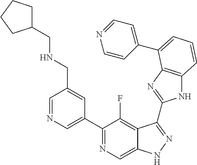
C1=NC=C(C2=NC=C3C(=C2F)C(C2=NC4=C(N2)C=CC=C4C2=CC=NC=C2)=NN3)C=C1CNCC1CCCC1
